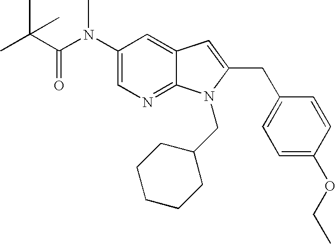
C1(N(C(C(C)(C)C)=O)C)=CN=C2C(=C1)C=C(CC1=CC=C(OCC)C=C1)N2CC1CCCCC1
